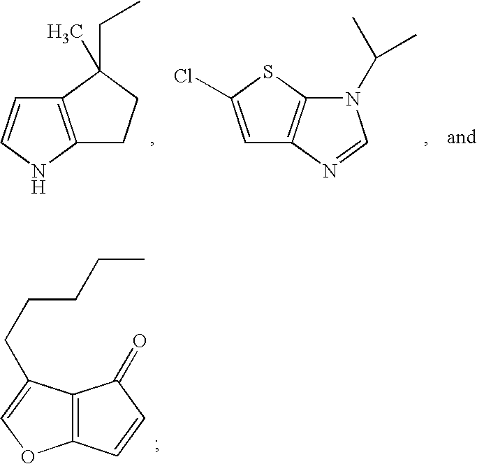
C1=C(Cl)SC2=C1N=CN2C(C)C.C1=CC2=C(N1)CCC2(CC)C.C12=C(C(CCCCC)=CO1)C(=O)C=C2
